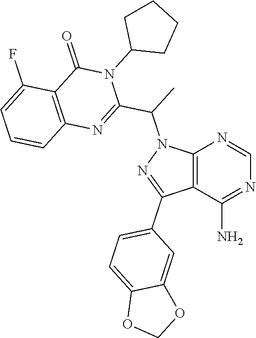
C12=C(C(N)=NC=N1)C(C1=CC=C3C(=C1)OCO3)=NN2C(C1=NC2=C(C(=O)N1C1CCCC1)C(F)=CC=C2)C
